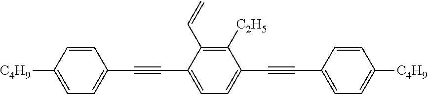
C1=C([C4H9])C=CC(C#CC2=CC=C(C#CC3=CC=C([C4H9])C=C3)C([C2H5])=C2C=C)=C1
